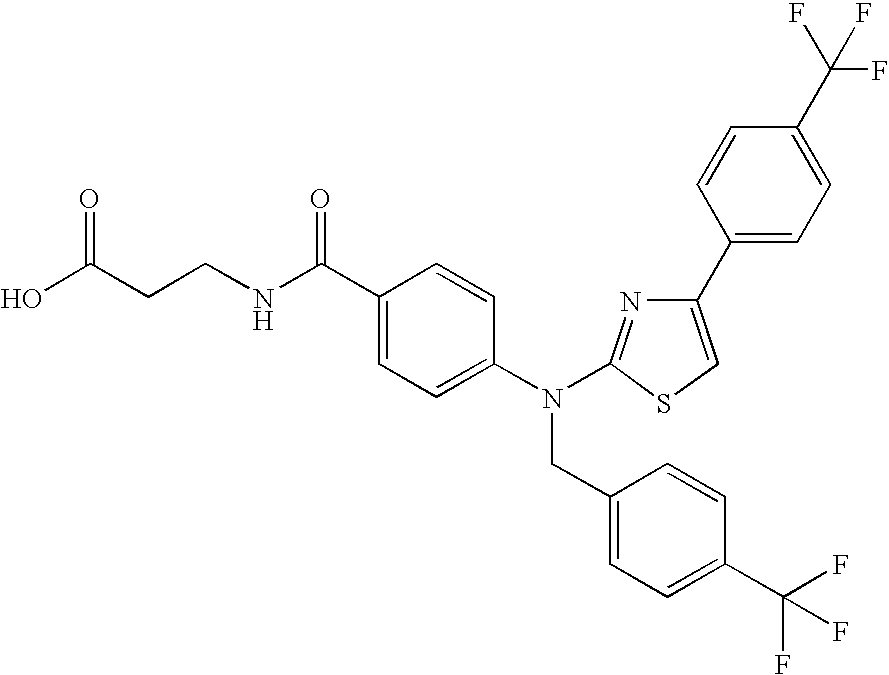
OC(CCNC(C1=CC=C(N(CC2=CC=C(C(F)(F)F)C=C2)C2=NC(C3=CC=C(C(F)(F)F)C=C3)=CS2)C=C1)=O)=O
